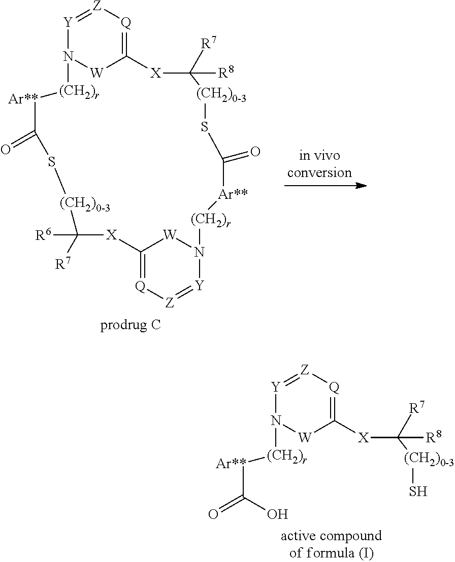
C12=[Q][Z]=[Y]N([W]1)[(CH2)r][Ar**]C(=O)S[(CH2)0-3]C([R6])([R7])[X]C1=[Q][Z]=[Y]N([W]1)[(CH2)r][Ar**]C(=O)S[(CH2)0-3]C([R8])([R7])[X]2.C1([X]C([(CH2)0-3]S)([R8])[R7])=[Q][Z]=[Y]N([(CH2)r][Ar**]C(=O)O)[W]1
